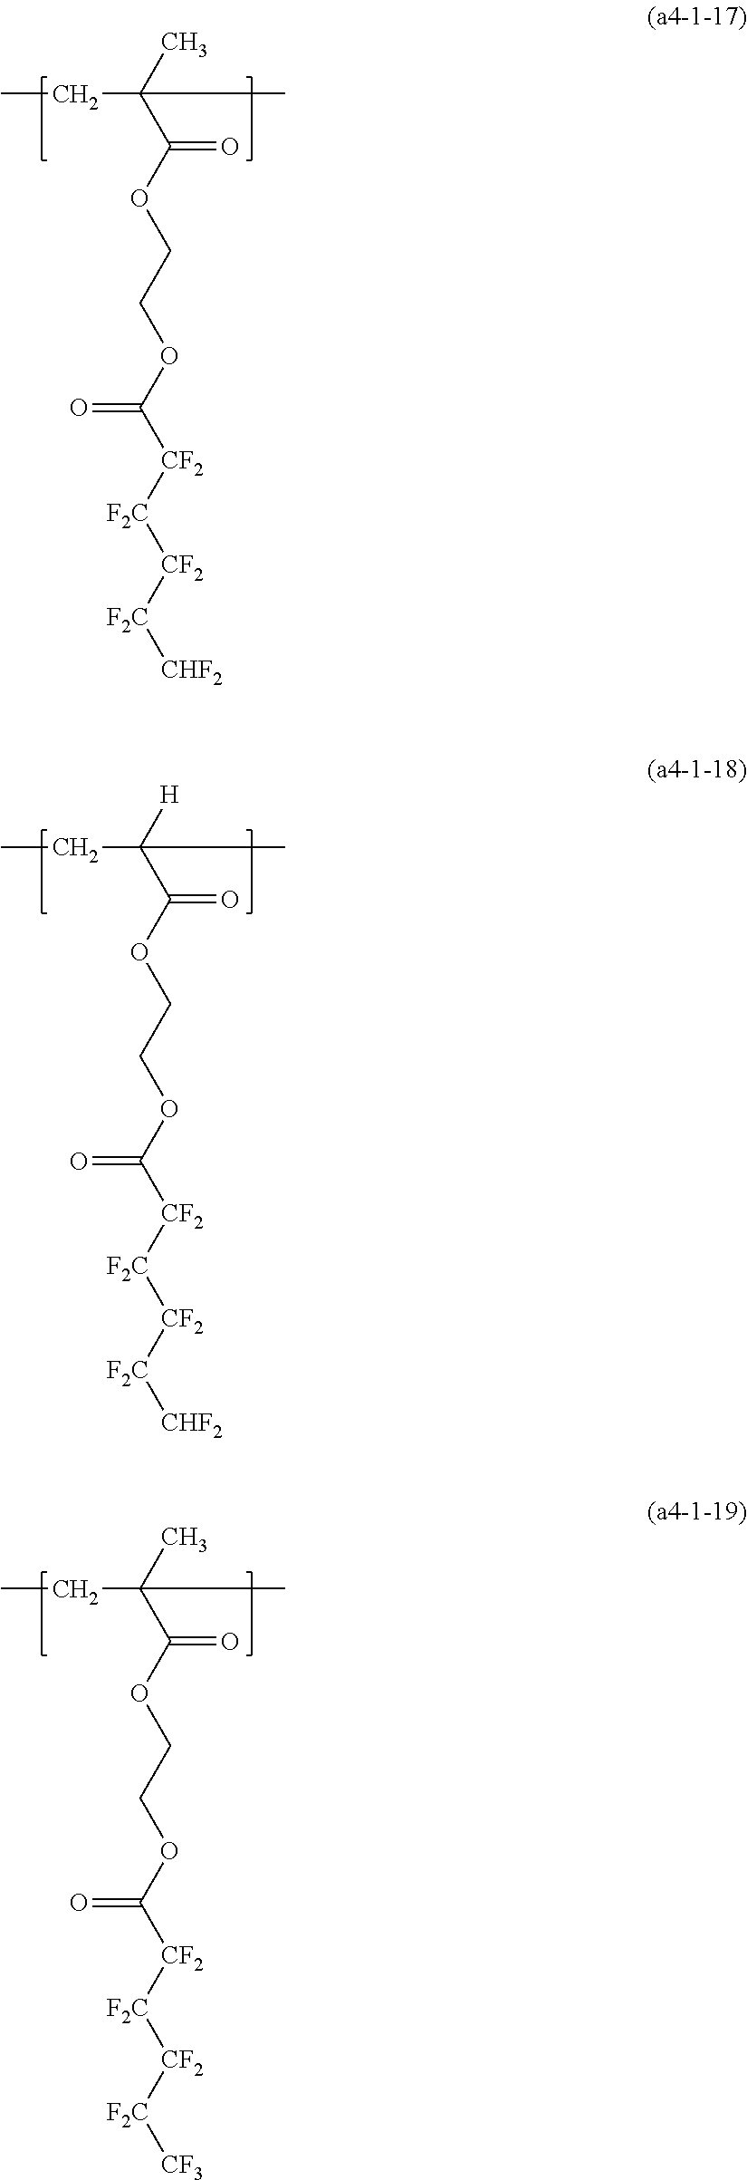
CCC(C(OCCOC(=O)[CF2][F2C][CF2][F2C][CHF2])=O)([H])C.CCC(C(OCCOC(=O)[CF2][F2C][CF2][F2C][CF3])=O)(C)C.CCC(C(OCCOC(=O)[CF2][F2C][CF2][F2C][CHF2])=O)(C)C
